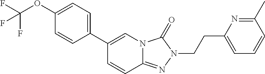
C1=CC2=NN(CCC3=CC=CC(C)=N3)C(=O)N2C=C1C1=CC=C(OC(F)(F)F)C=C1
